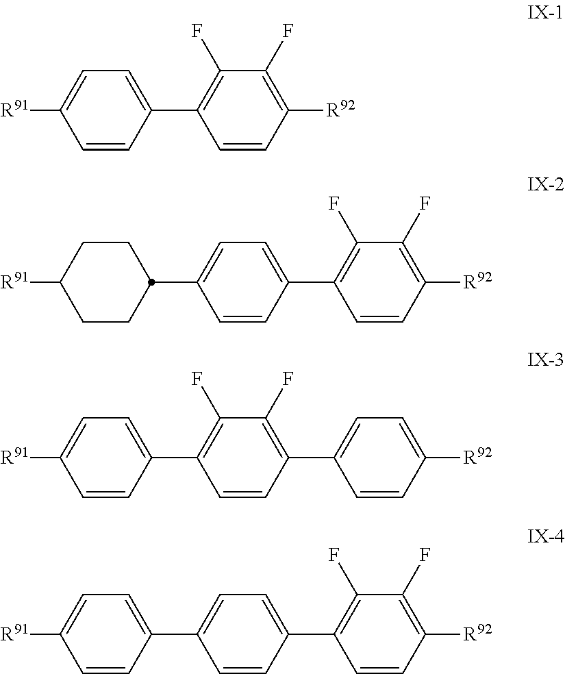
C1=CC([R92])=C(F)C(F)=C1C1=CC=C(C2=CC=C([R91])C=C2)C=C1.C1=CC([R92])=CC=C1C1=C(F)C(F)=C(C2=CC=C([R91])C=C2)C=C1.C1=CC([R92])=C(F)C(F)=C1C1=CC=C(C2CCC([R91])CC2)C=C1.C1=CC([R92])=C(F)C(F)=C1C1=CC=C([R91])C=C1
